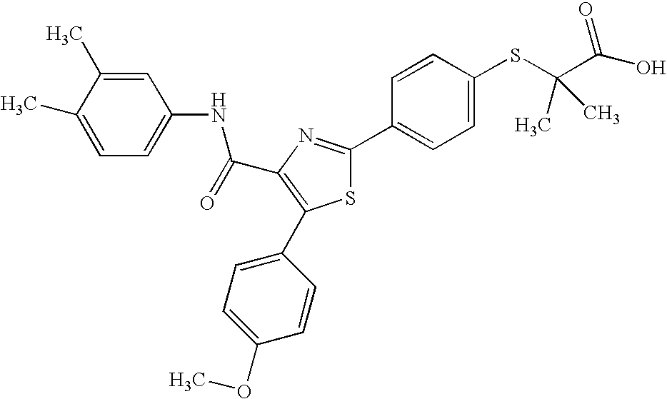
C(C1=C(C2=CC=C(OC)C=C2)SC(C2=CC=C(SC(C(O)=O)(C)C)C=C2)=N1)(NC1=CC=C(C)C(C)=C1)=O
